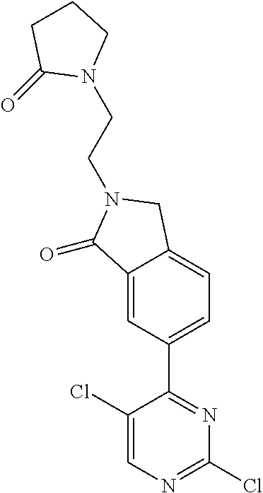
C12=CC(C3=NC(Cl)=NC=C3Cl)=CC=C1CN(CCN1CCCC1=O)C2=O
